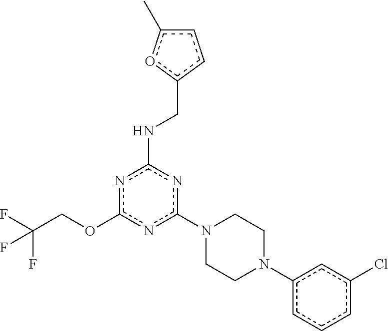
c1(N2CCN(c3cccc(Cl)c3)CC2)nc(NCc2ccc(C)o2)nc(OCC(F)(F)F)n1
